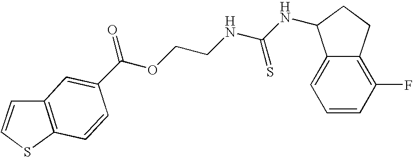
C1=C(C(OCCNC(NC2C3=CC=CC(F)=C3CC2)=S)=O)C=CC2=C1C=CS2
